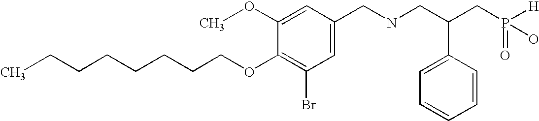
C(CCCCCOC1=C(Br)C=C(CNCC(CP(=O)([H])O)C2=CC=CC=C2)C=C1OC)CC
